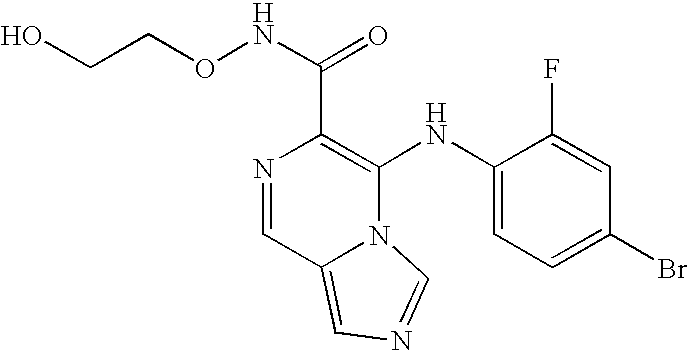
N1=CC2=CN=CN2C(NC2=CC=C(Br)C=C2F)=C1C(NOCCO)=O
